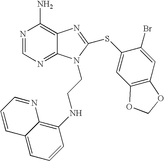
N1=CN=C2C(=C1N)N=C(SC1=CC3=C(C=C1Br)OCO3)N2CCNC1=C2C(=CC=C1)C=CC=N2
